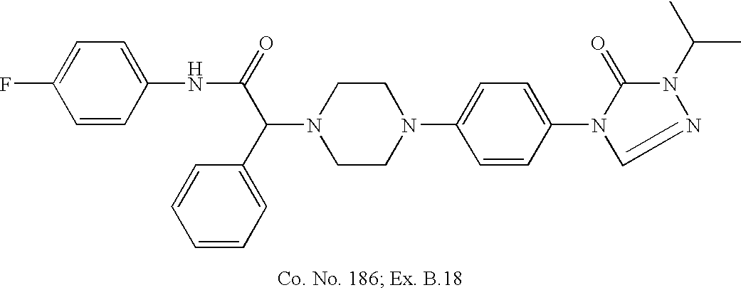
N1(C(C2=CC=CC=C2)C(=O)NC2=CC=C(F)C=C2)CCN(C2=CC=C(N3C(=O)N(C(C)C)N=C3)C=C2)CC1
